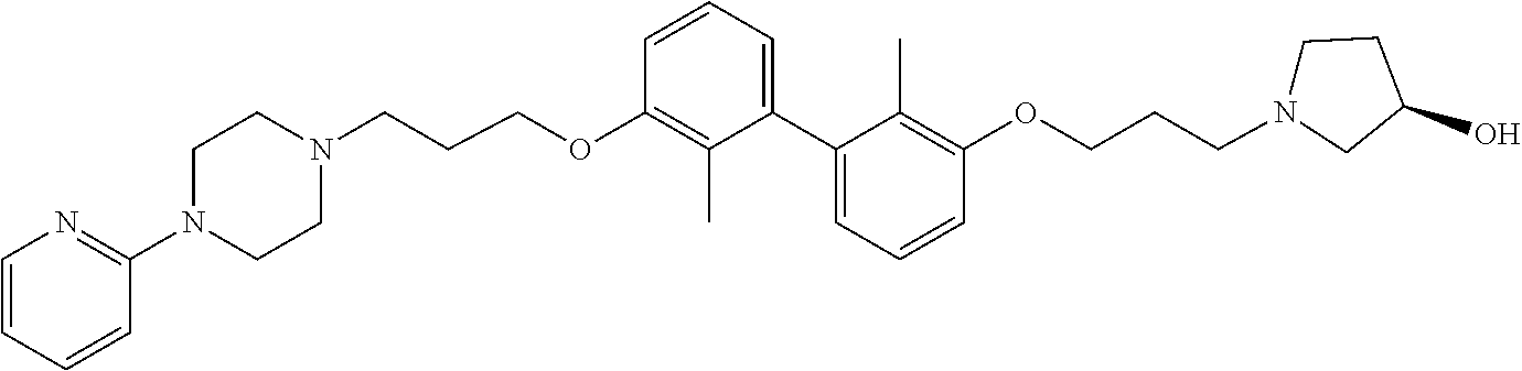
C1N(C2=NC=CC=C2)CCN(CCCOC2=C(C)C(C3=CC=CC(OCCCN4CCC(O)C4)=C3C)=CC=C2)C1
